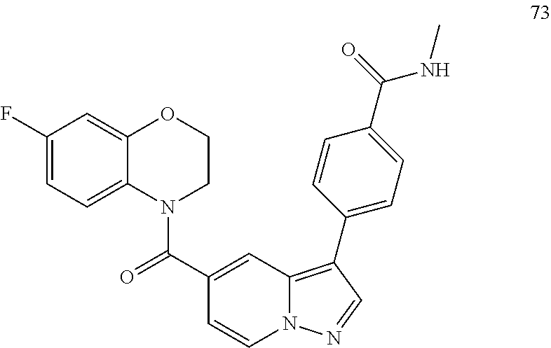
C1=CN2C(=C(C3=CC=C(C(=O)NC)C=C3)C=N2)C=C1C(=O)N1C2=CC=C(F)C=C2OCC1
